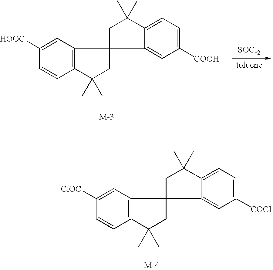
C1([HOOC])=CC2=C(C=C1)C(C)(C)CC21C2=CC([COOH])=CC=C2C(C)(C)C1.[SOCl2].C1([ClOC])=CC2=C(C=C1)C(C)(C)CC21C2=CC([COCl])=CC=C2C(C)(C)C1
